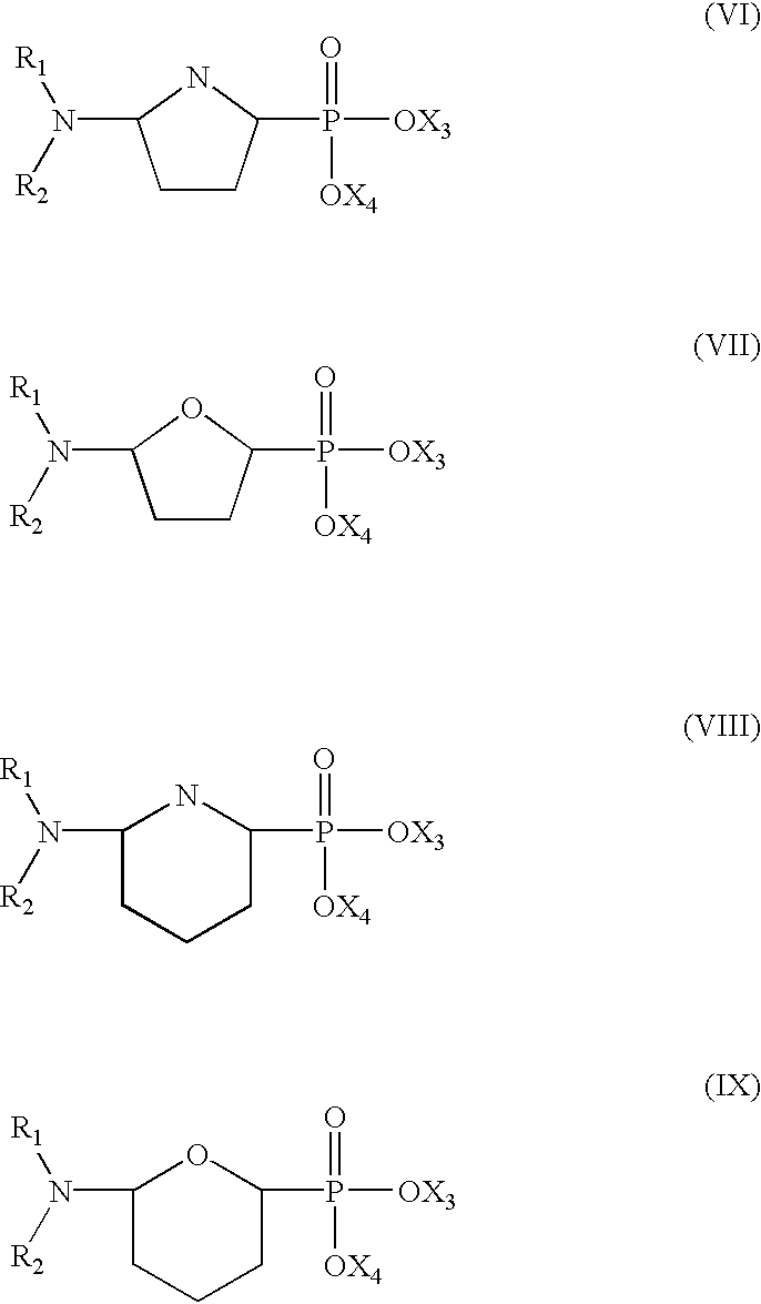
C1CC(P([OX4])(=O)[OX3])NC1N([R1])[R2].C1CC(P([OX4])(=O)[OX3])OC1N([R1])[R2].C1(N([R1])[R2])CCCC(P(=O)([OX3])[OX4])N1.C1(N([R1])[R2])CCCC(P(=O)([OX3])[OX4])O1
